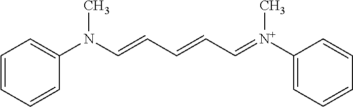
C1=CC=CC(N(C=CC=CC=[N+](C2=CC=CC=C2)C)C)=C1
